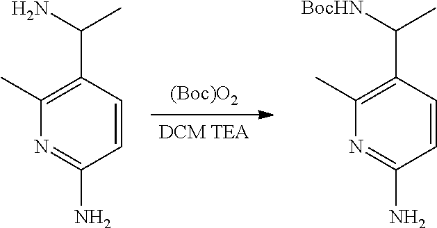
[(Boc)O2].[DCM TEA].C(C1=C(C)N=C(N)C=C1)([BocHN])C.C(C1=C(C)N=C(N)C=C1)(N)C
